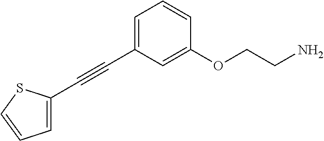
C1(C#CC2=CC=CC(OCCN)=C2)=CC=CS1
